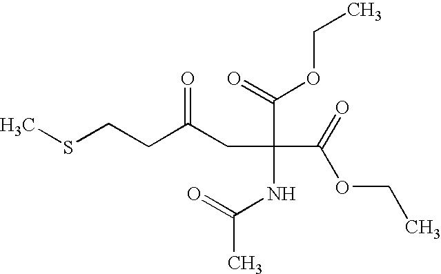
CSCCC(CC(C(=O)OCC)(NC(=O)C)C(OCC)=O)=O
